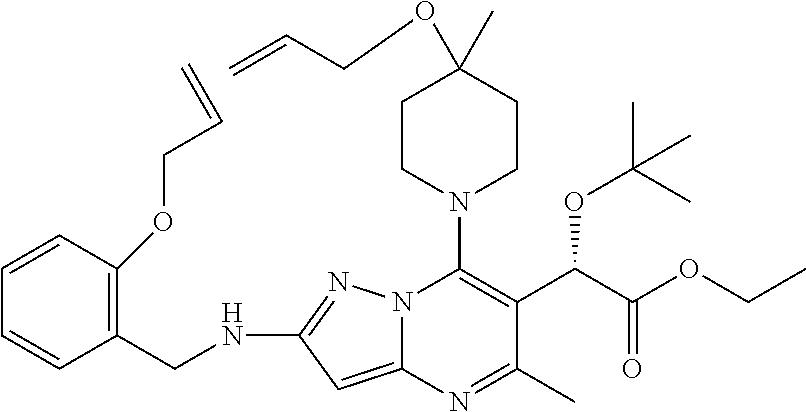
C1CN(C2=C(C(C(=O)OCC)OC(C)(C)C)C(C)=NC3=CC(NCC4=C(OCC=C)C=CC=C4)=NN23)CCC1(OCC=C)C
